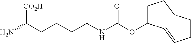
C(N)(CCCCNC(OC1CCCCCC=C1)=O)[CO2H]
